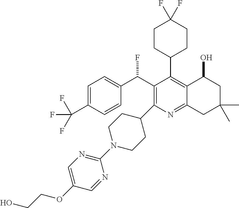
C1=C(C(F)(F)F)C=CC(C(C2=C(C3CCN(C4=NC=C(OCCO)C=N4)CC3)N=C3C(=C2C2CCC(F)(F)CC2)C(O)CC(C)(C)C3)F)=C1
